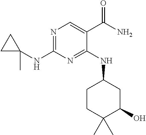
N1=C(NC2(C)CC2)N=C(NC2CCC(C)(C)C(O)C2)C(C(N)=O)=C1
